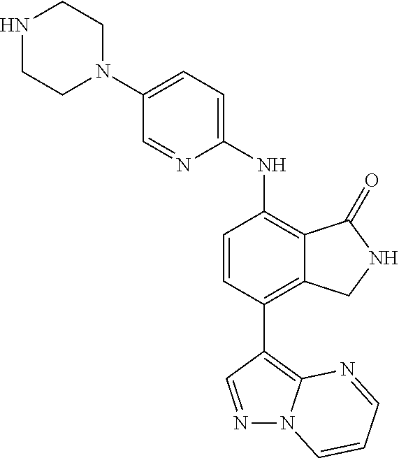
C1(N2CCNCC2)=CC=C(NC2=C3C(=C(C4=C5N(N=C4)C=CC=N5)C=C2)CNC3=O)N=C1
